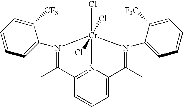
C1=CC=C2N3=C1C(C)=N(C1=CC=CC=C1[CF3])[Cr]3(Cl)(Cl)(Cl)N(C1=CC=CC=C1[F3C])=C2C
